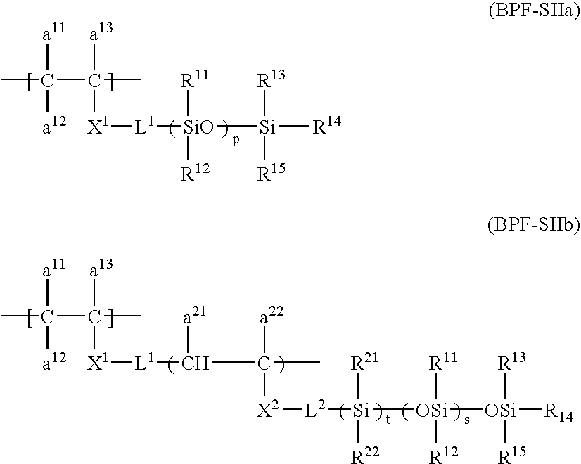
CC(C(C)([a13])[X1][L1][SiO]([R11])([R12])[Si]([R14])([R13])[R15])([a11])[a12].CC(C(C)([a13])[X1][L1]C([a21])C(C)([a22])[X2][L2][Si]([OSi]([OSi]([R14])([R13])[R15])([R11])[R12])([R21])[R22])([a11])[a12]
